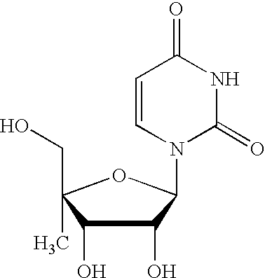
C1(O)C(O)C(CO)(C)OC1N1C(=O)NC(=O)C=C1
